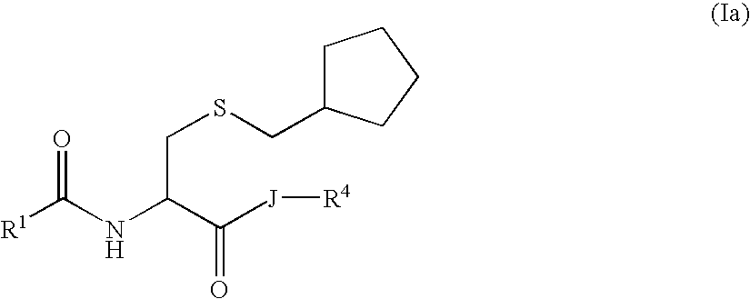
[R1]C(NC(C([J][R4])=O)CSCC1CCCC1)=O
